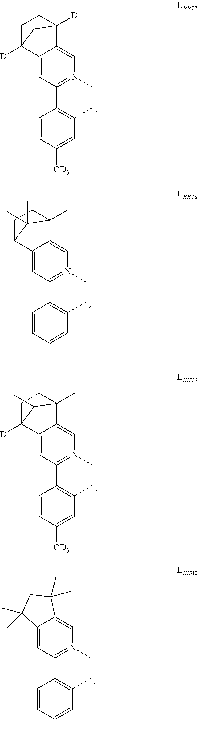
C12=CC(C3=C(C)C=C([CD3])C=C3)=N(C)C=C1C1([D])CCC2([D])C1.C12=CC(C3=C(C)C=C(C)C=C3)=N(C)C=C1C1(C)CCC2C1(C)C.C12=CC(C3=C(C)C=C([CD3])C=C3)=N(C)C=C1C1(C)CCC2([D])C1(C)C.C12=CC(C3=C(C)C=C(C)C=C3)=N(C)C=C1C(C)(C)CC2(C)C
